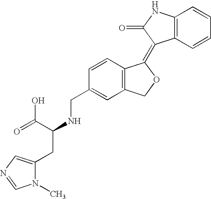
C1=CC(CNC(C(=O)O)CC2=CN=CN2C)=CC2=C1C(=C1C3=C(C=CC=C3)NC1=O)OC2
